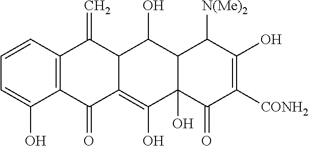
C1=C(O)C2=C(C=C1)C(=C)C1C(=C(O)C3(O)C(C1O)C([N(Me)2])C(O)=C([CONH2])C3=O)C2=O
